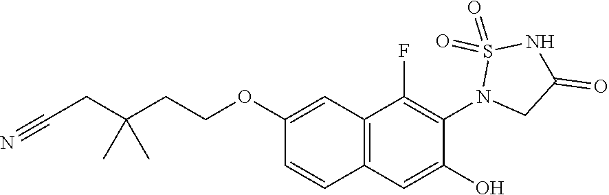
C1(OCCC(CC#N)(C)C)=CC2=C(C=C1)C=C(O)C(N1CC(=O)NS1(=O)=O)=C2F
